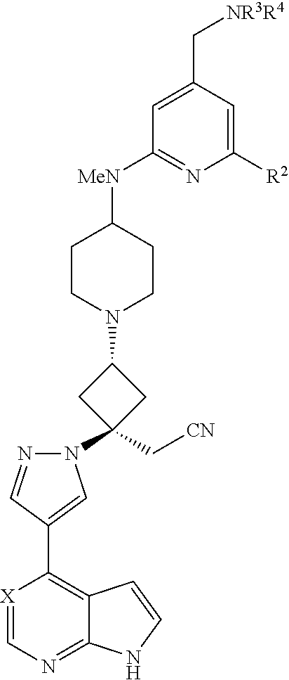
[X]1=CN=C2C(=C1C1=CN(C3(C[CN])CC(N4CCC([MeN]C5=NC([R2])=CC(C[NR3R4])=C5)CC4)C3)N=C1)C=CN2
